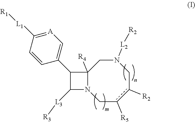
C1c([R5])c([R2])CN([L2][R2])CC2([R4])N1C([L3][R3])C2C1=C[A]=C([L1][R1])C=C1
